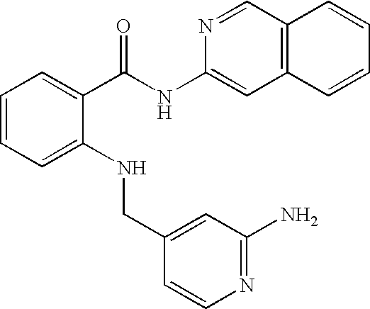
C1=CC=C(NCC2=CC(N)=NC=C2)C(C(NC2=CC3=C(C=N2)C=CC=C3)=O)=C1
